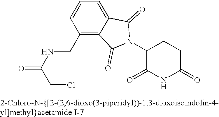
C1(N2C(=O)C3=C(CNC(=O)CCl)C=CC=C3C2=O)C(=O)NC(=O)CC1
